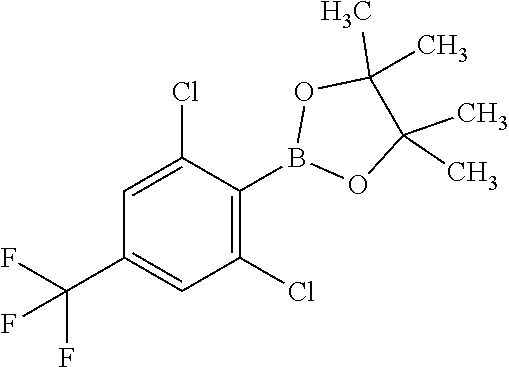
C1=C(Cl)C(B2OC(C)(C)C(C)(C)O2)=C(Cl)C=C1C(F)(F)F
